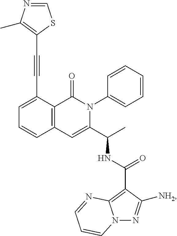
C1(C#CC2=C(C)N=CS2)=CC=CC2=C1C(=O)N(C1=CC=CC=C1)C(C(C)NC(C1=C3N(N=C1[NH2])C=CC=N3)=O)=C2
